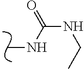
CNC(NCC)=O
